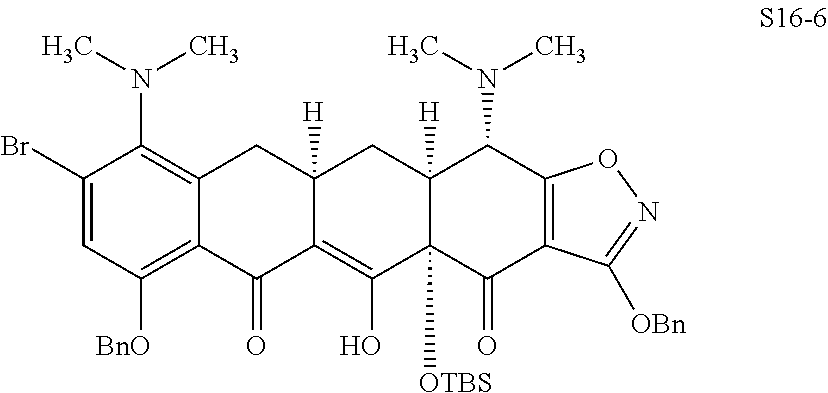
C1(Br)=CC([BnO])=C2C(=C1N(C)C)CC1([H])C(=C(O)C3([OTBS])C([H])(C1)C(N(C)C)C1=C(C3=O)C([OBn])=NO1)C2=O
